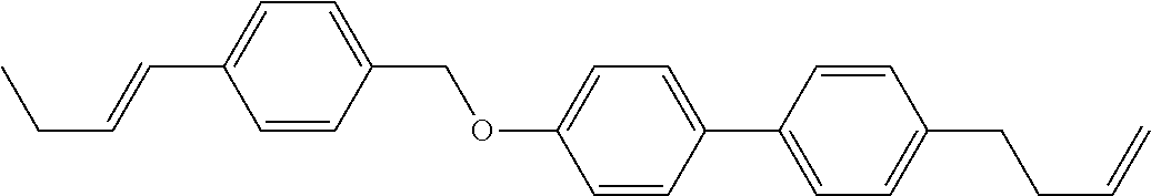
C1=CC(COC2=CC=C(C3=CC=C(CCC=C)C=C3)C=C2)=CC=C1C=CCC
